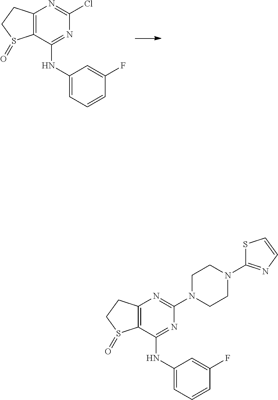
C12=C(C(NC3=CC=CC(F)=C3)=NC(Cl)=N1)S(=O)CC2.C12=C(C(NC3=CC=CC(F)=C3)=NC(N3CCN(C4=NC=CS4)CC3)=N1)S(=O)CC2
